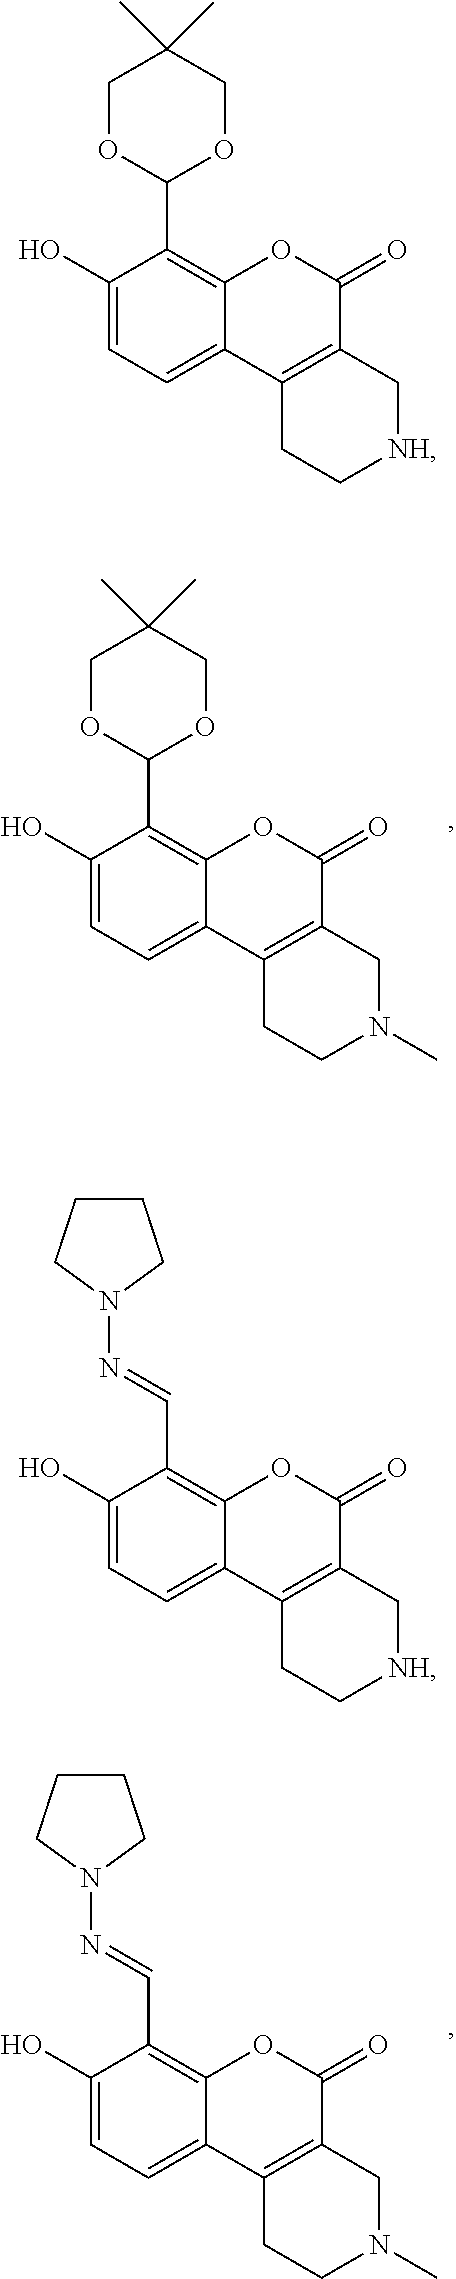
C1(O)=CC=C2C(=C1C1OCC(C)(C)CO1)OC(=O)C1=C2CCN(C)C1.C1(O)=CC=C2C(=C1C=NN1CCCC1)OC(=O)C1=C2CCN(C)C1.C1(O)=CC=C2C(=C1C1OCC(C)(C)CO1)OC(=O)C1=C2CC[NH]C1.C1(O)=CC=C2C(=C1C=NN1CCCC1)OC(=O)C1=C2CC[NH]C1
